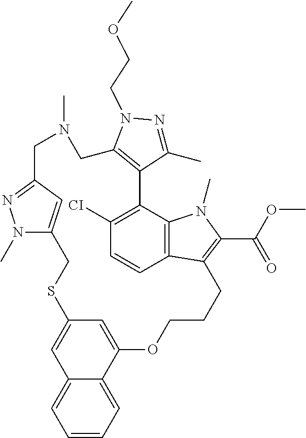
N1(C)CC2=NN(C)C(=C2)CSC2=CC3=CC=CC=C3C(=C2)OCCCC2=C(C(=O)OC)N(C)C3=C2C=CC([CI])=C3C2=C(C1)N(CCOC)N=C2C
